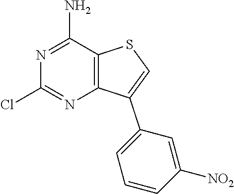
N1=C(N)C2=C(N=C1Cl)C(C1=CC=CC([NO2])=C1)=CS2
